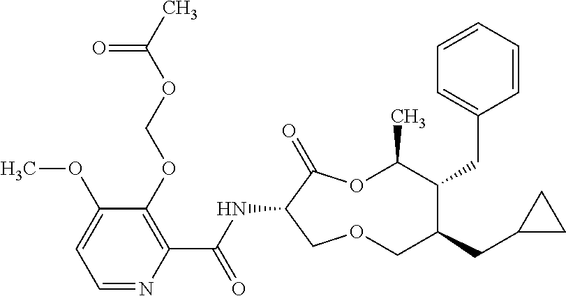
C1(OCOC(C)=O)=C(C(NC2C(=O)OC(C)C(CC3=CC=CC=C3)C(CC3CC3)COC2)=O)N=CC=C1OC
